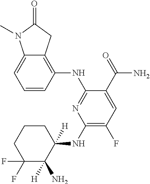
C1(NC2([H])CCCC(F)(F)C2([H])N)=C(F)C=C(C(=O)N)C(NC2=C3C(=CC=C2)N(C)C(=O)C3)=N1
